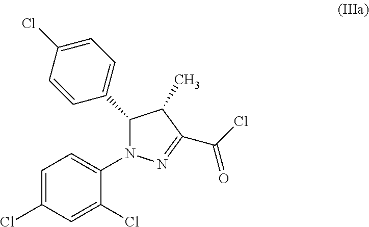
C1=C(Cl)C=CC(C2N(C3=CC=C(Cl)C=C3Cl)N=C(C(Cl)=O)C2C)=C1
